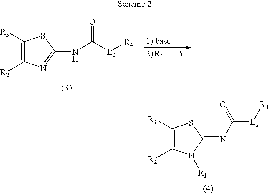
C1([R3])=C([R2])N=C(NC([L2][R4])=O)S1.[R1][Y].C1([R3])=C([R2])N([R1])C(=NC([L2][R4])=O)S1
